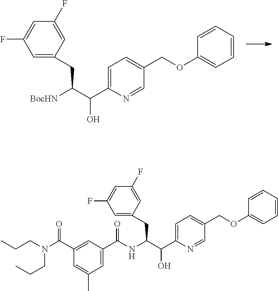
N1=CC(COC2=CC=CC=C2)=CC=C1C(C([BocHN])CC1=CC(F)=CC(F)=C1)O.C1=C(C(N(CCC)CCC)=O)C=C(C)C=C1C(NC(C(C1=CC=C(COC2=CC=CC=C2)C=N1)O)CC1=CC(F)=CC(F)=C1)=O
